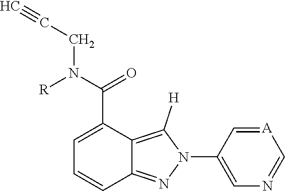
C1=C(C(N([R])CC#C)=O)C2=C([H])N(C3=CN=C[A]=C3)N=C2C=C1
